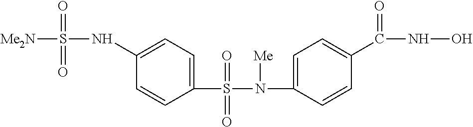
[Me2N]S(=O)(=O)NC1=CC=C(S(=O)(=O)N([Me])C2=CC=C(C(NO)=O)C=C2)C=C1
